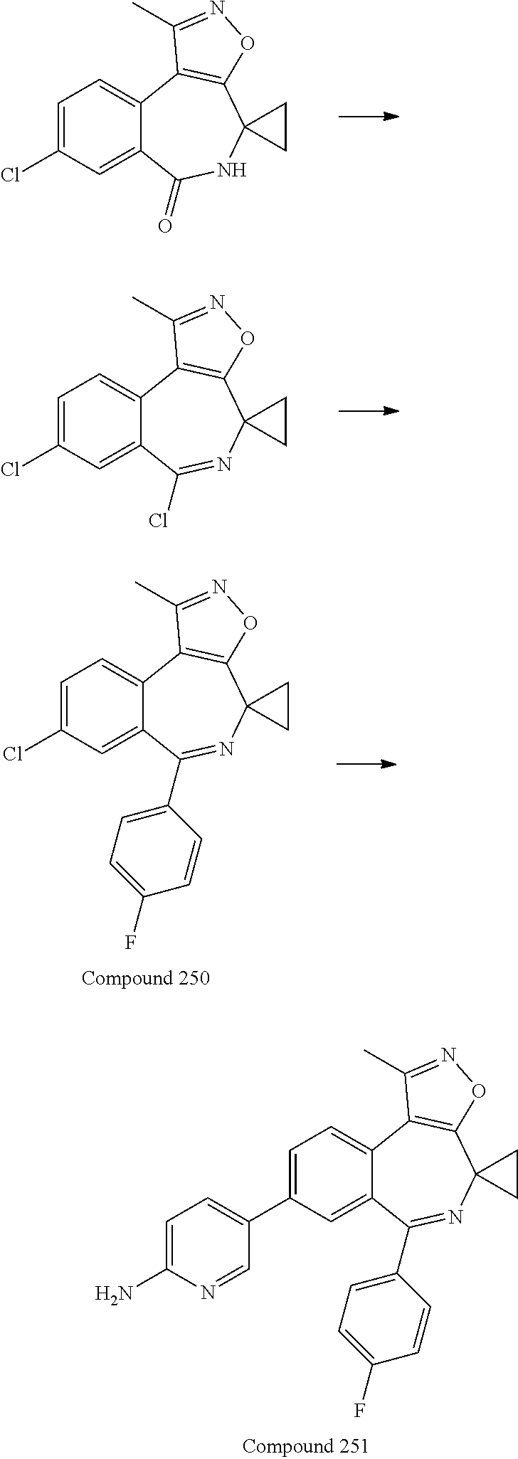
C1=C(Cl)C=C2C(=C1)C1=C(C3(NC2=O)CC3)ON=C1C.C1=C(Cl)C=C2C(=C1)C1=C(C3(N=C2Cl)CC3)ON=C1C.C1=C(Cl)C=C2C(=C1)C1=C(C3(N=C2C2=CC=C(F)C=C2)CC3)ON=C1C.C1=C(C2=CC=C(N)N=C2)C=C2C(=C1)C1=C(C3(N=C2C2=CC=C(F)C=C2)CC3)ON=C1C
